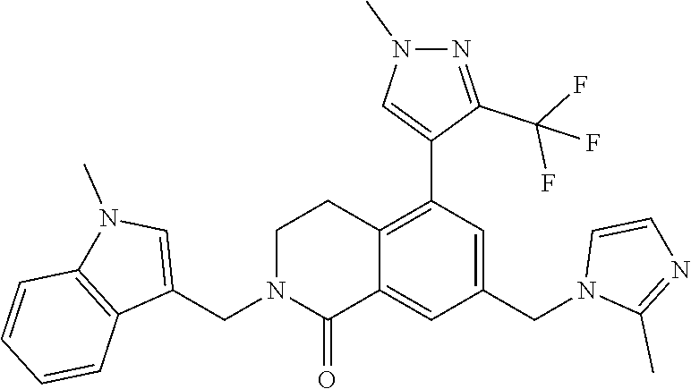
C1(CN2CCC3=C(C4=CN(C)N=C4C(F)(F)F)C=C(CN4C(C)=NC=C4)C=C3C2=O)=CN(C)C2=C1C=CC=C2
